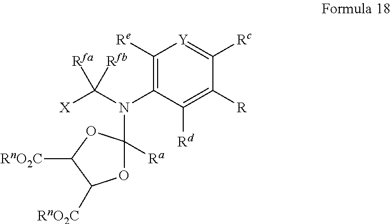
C1([Re])=C(N(C([X])([Rfa])[Rfb])C2([Ra])OC([RnO2C])C([RnO2C])O2)C([Rd])=C([R])C([Rc])=[Y]1
